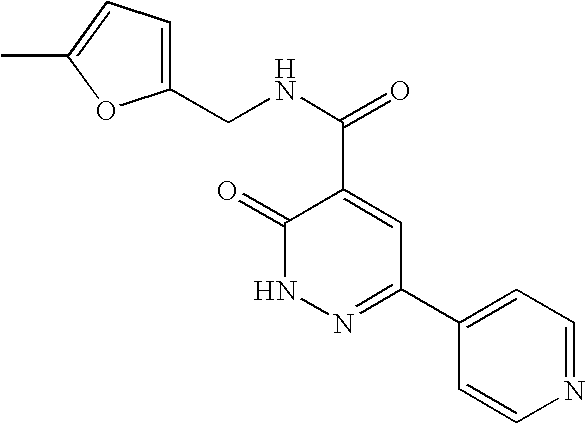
C1=CN=CC=C1C1=NNC(=O)C(C(=O)NCC2=CC=C(C)O2)=C1
